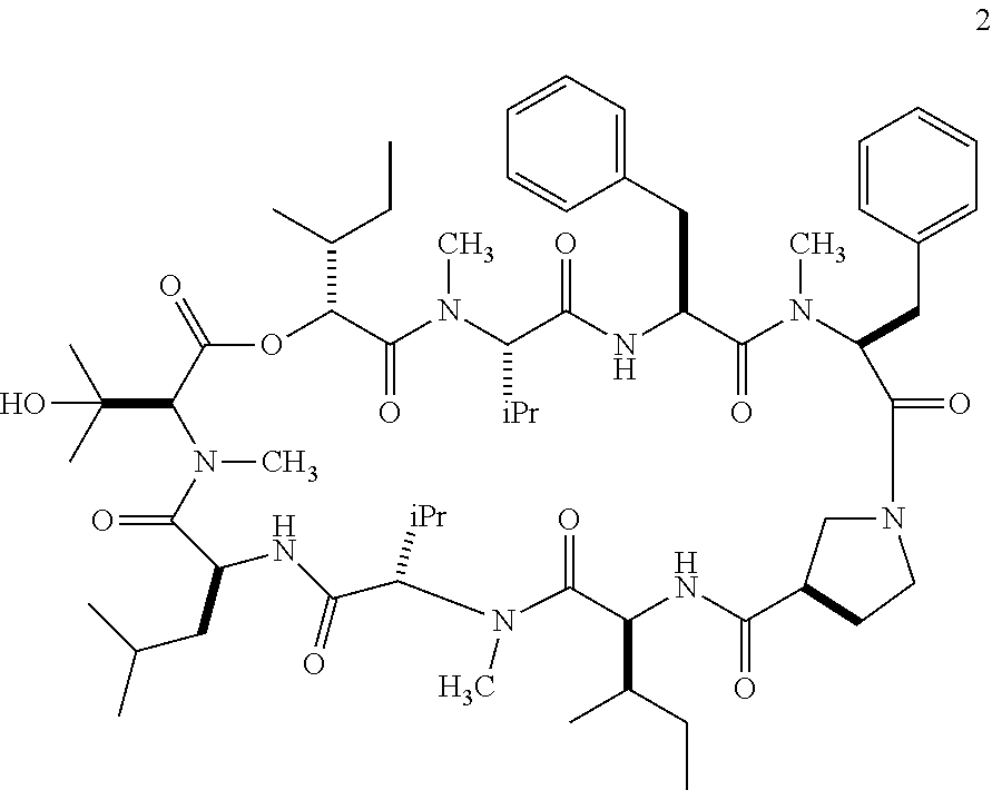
C1(CC2C(=O)N(C)C(CC3=CC=CC=C3)C(=O)N3CC(CC3)C(=O)NC(C(C)CC)C(=O)N(C)C([iPr])C(=O)NC(CC(C)C)C(=O)N(C)C(C(C)(C)O)C(=O)OC(C(CC)C)C(=O)N(C)C([iPr])C(=O)N2)=CC=CC=C1
